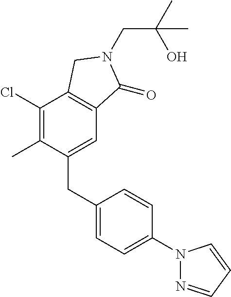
C1(CC2=CC=C(N3N=CC=C3)C=C2)=CC2=C(C(Cl)=C1C)CN(CC(O)(C)C)C2=O
